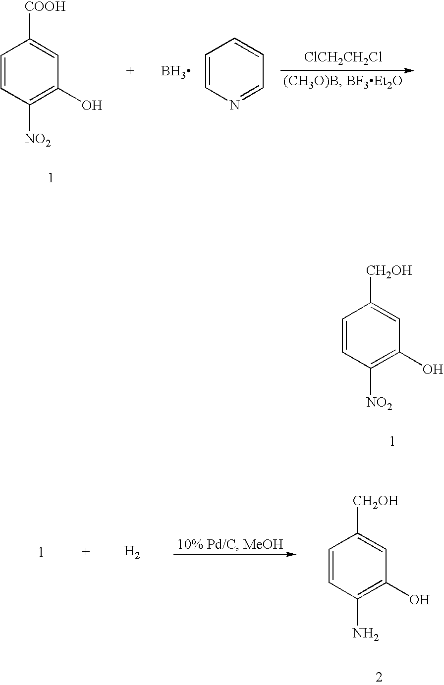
C1=CC([NO2])=C(O)C=C1[CH2OH].[H2].C1=CC(N)=C(O)C=C1[CH2OH].C1=CC([NO2])=C(O)C=C1[COOH].C1=CN=CC=C1.[ClCH2CH2Cl].B
